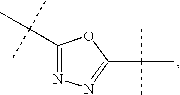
C1(C(C)(C)C)=NN=C(C(C)(C)C)O1
